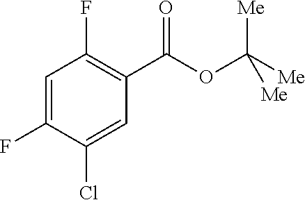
FC1=CC(F)=C(C(OC([Me])([Me])[Me])=O)C=C1Cl
